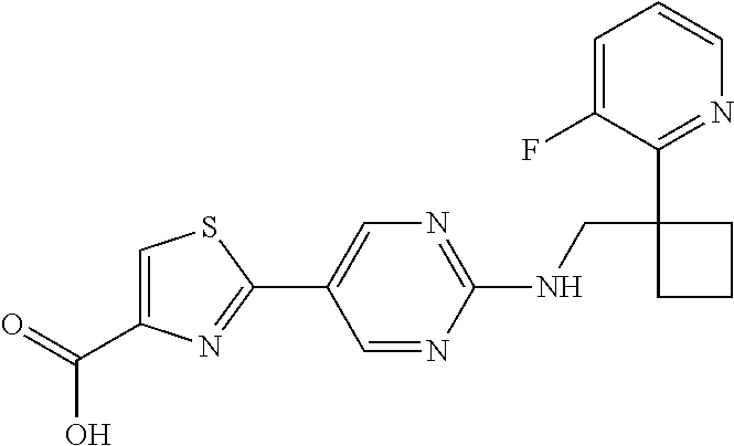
C1(NCC2(C3=NC=CC=C3F)CCC2)=NC=C(C2=NC(C(O)=O)=CS2)C=N1
